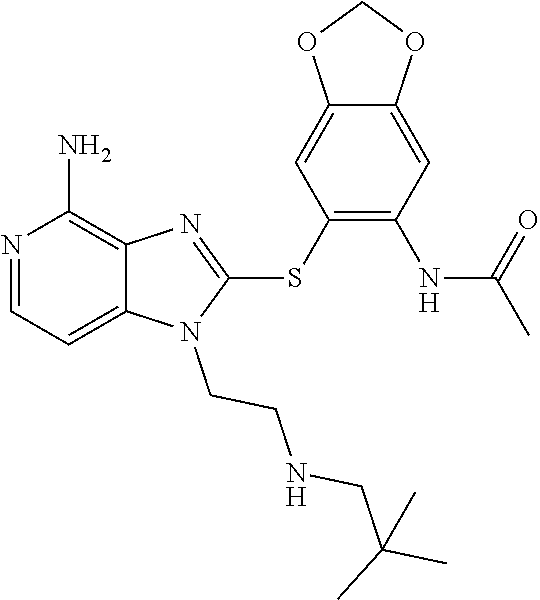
C12=CC=NC(N)=C1N=C(SC1=C(NC(C)=O)C=C3C(=C1)OCO3)N2CCNCC(C)(C)C
